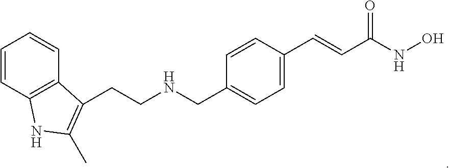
C1=CC2=C(C=C1)C(CCNCC1=CC=C(C=CC(NO)=O)C=C1)=C(C)N2
